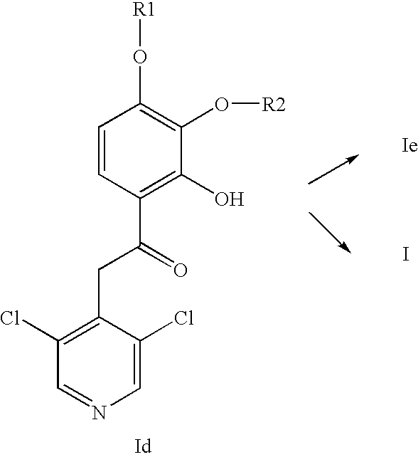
[Ie].[R1]OC1=C(O[R2])C(O)=C(C(=O)CC2=C(Cl)C=NC=C2Cl)C=C1.I
